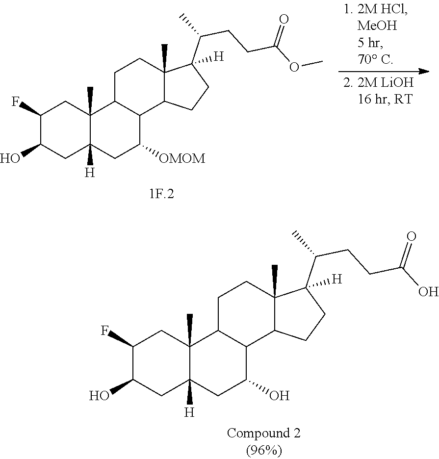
C1C2([H])C(C)(CC(F)C1O)C1CCC3(C)C(C(C)CCC(O)=O)([H])CCC3C1C(O)C2.C1C2([H])C(C)(CC(F)C1O)C1CCC3(C)C(C(C)CCC(OC)=O)([H])CCC3C1C([OMOM])C2
